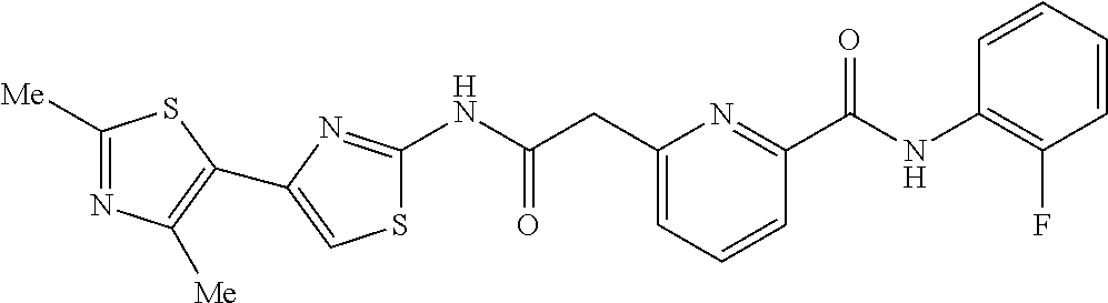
C1([Me])=NC([Me])=C(C2=CSC(NC(CC3=CC=CC(C(NC4=C(F)C=CC=C4)=O)=N3)=O)=N2)S1
